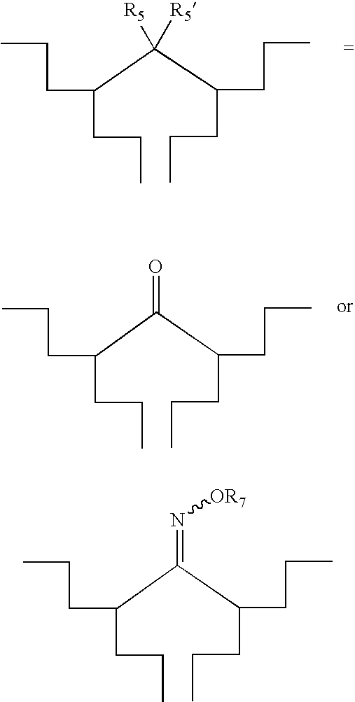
[R5]C([R5])(C(CCC)CCC)C(CCC)CCC.C(C(CCC)CCC)(C(CCC)CCC)=O.C(C(CCC)CCC)(C(CCC)CCC)=N[OR7]
